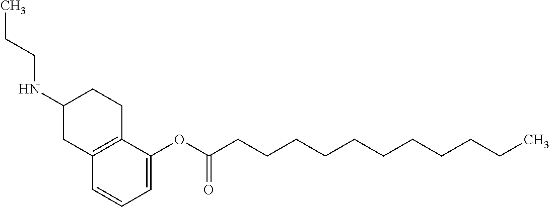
C12=C(C=CC=C1OC(CCCCCCCCCCC)=O)CC(NCCC)CC2
